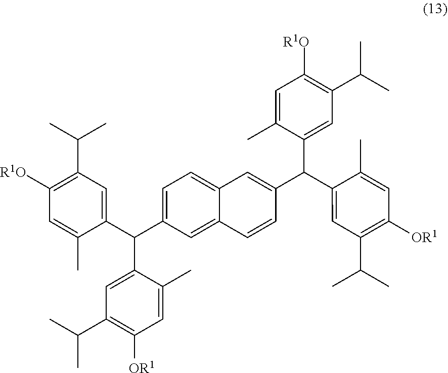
C1(C(C2=CC(C(C)C)=C([OR1])C=C2C)C2=CC3=CC=C(C(C4=CC(C(C)C)=C([R1O])C=C4C)C4=CC(C(C)C)=C([OR1])C=C4C)C=C3C=C2)=CC(C(C)C)=C([R1O])C=C1C
